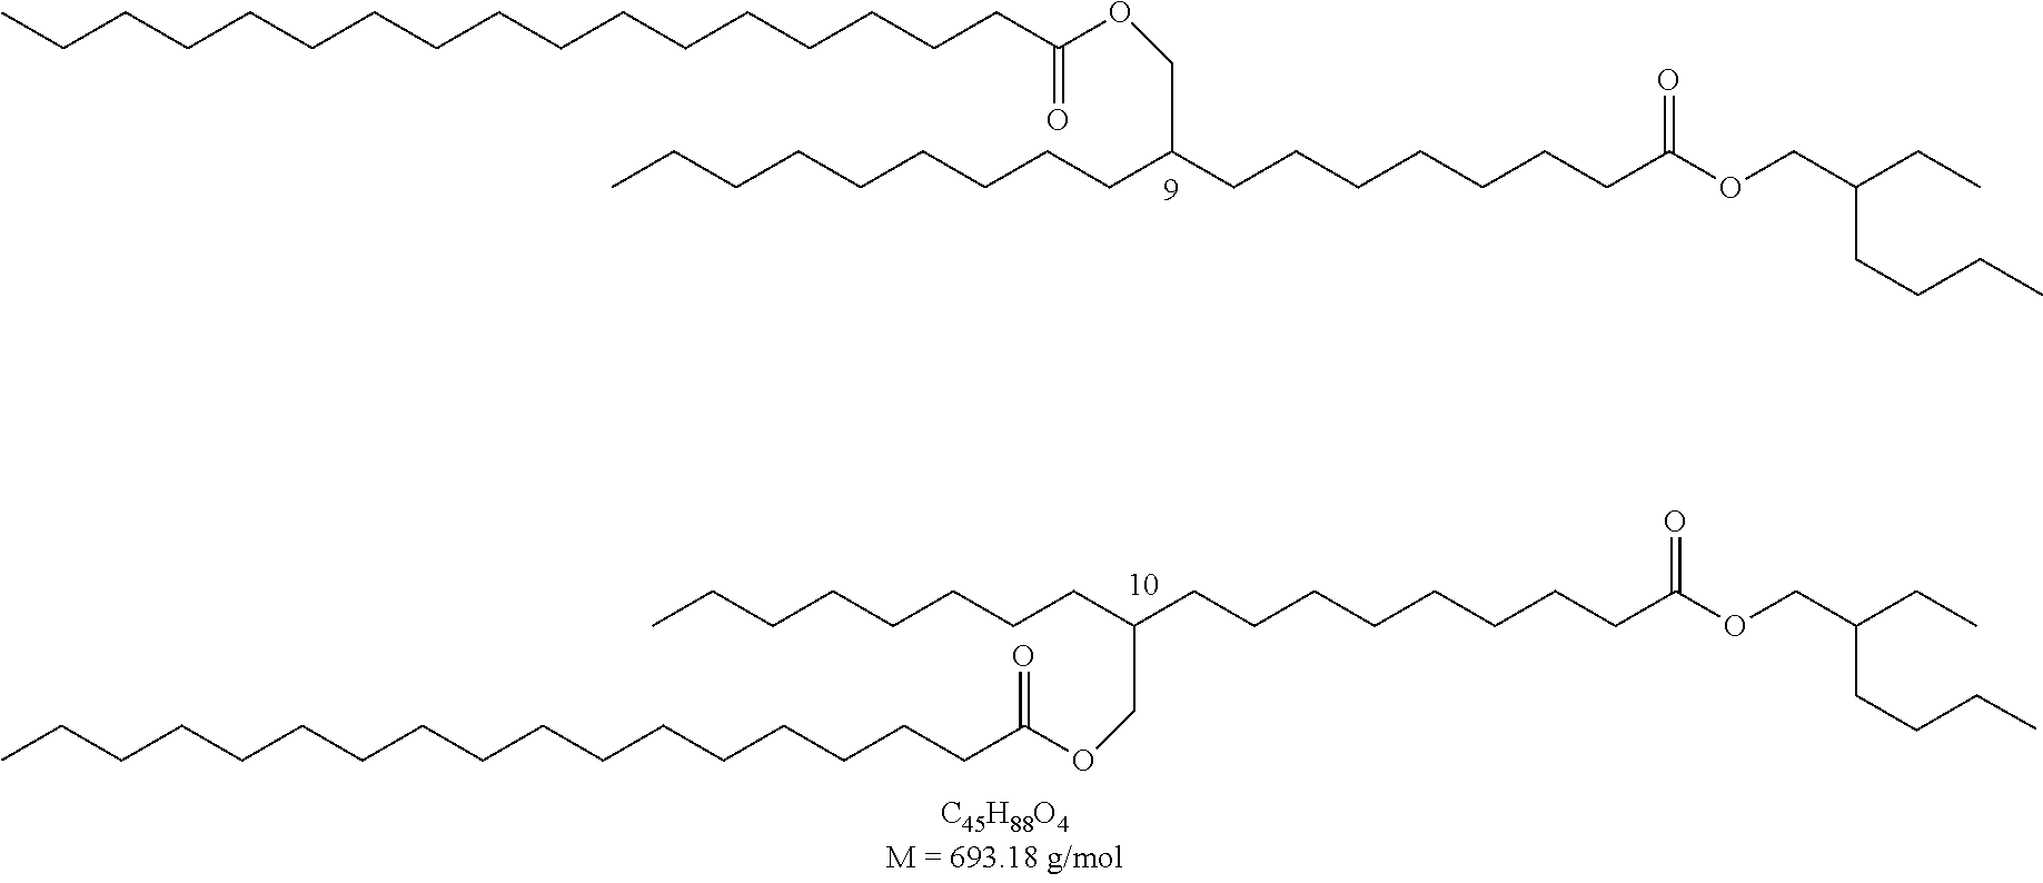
CCCCCCCCCCCCCCCCCC(OCC(CCCCCCCC(OCC(CC)CCCC)=O)CCCCCCCCC)=O.CCCCCCCCCCCCCCCCCC(OCC(CCCCCCCCC(OCC(CC)CCCC)=O)CCCCCCCC)=O
